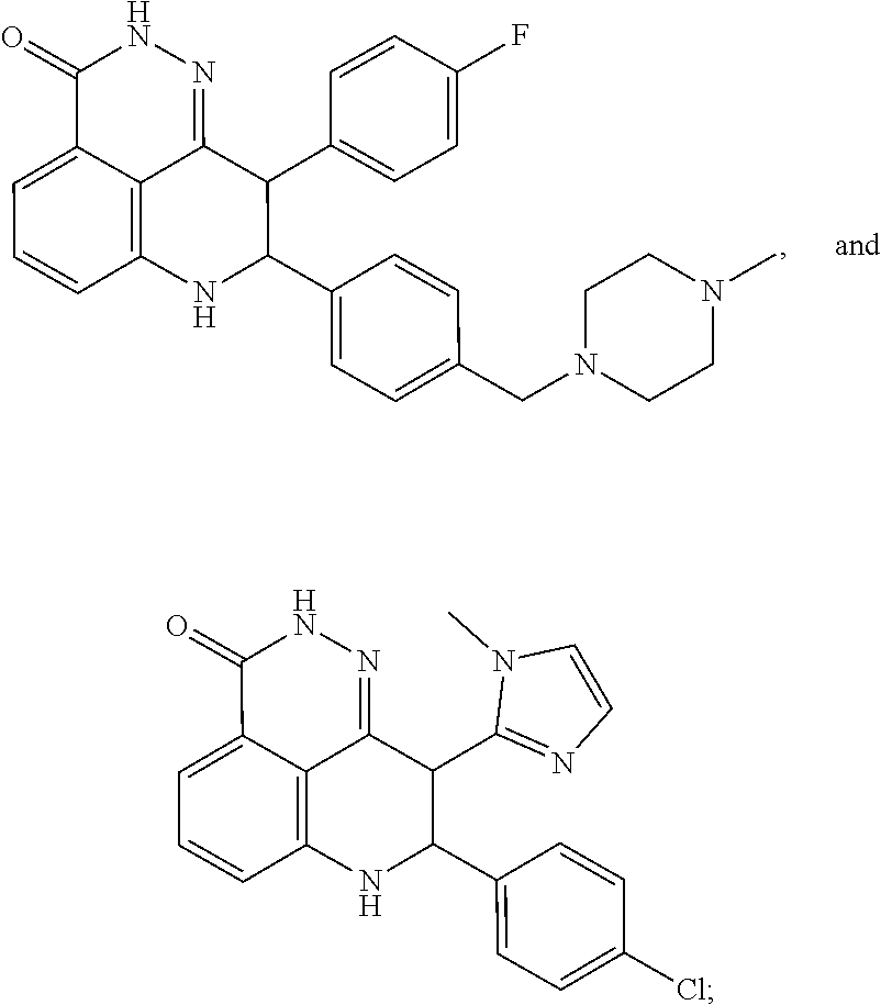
C1(=O)C2=CC=CC3=C2C(=NN1)C(C1=NC=CN1C)C(C1=CC=C(Cl)C=C1)N3.C1(=O)C2=CC=CC3=C2C(=NN1)C(C1=CC=C(F)C=C1)C(C1=CC=C(CN2CCN(C)CC2)C=C1)N3
